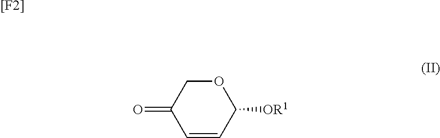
C1(=O)C=CC([OR1])OC1.[[F2]]
